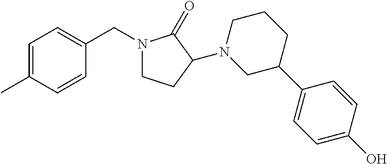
N1(CC2=CC=C(C)C=C2)CCC(N2CC(C3=CC=C(O)C=C3)CCC2)C1=O
